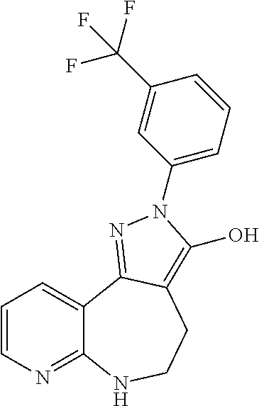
C1=CN=C2C(=C1)C1=NN(C3=CC=CC(C(F)(F)F)=C3)C(O)=C1CCN2
